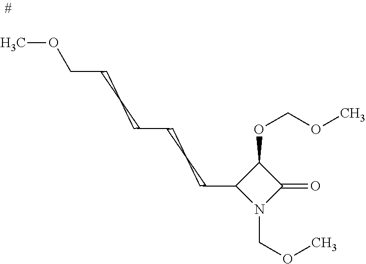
C1(OCOC)C(CCCCCCCOC)N(COC)C1=O
